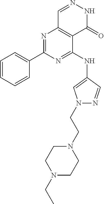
N1=C(C2=CC=CC=C2)N=C(NC2=CN(CCN3CCN(CC)CC3)N=C2)C2=C1C=NNC2=O
